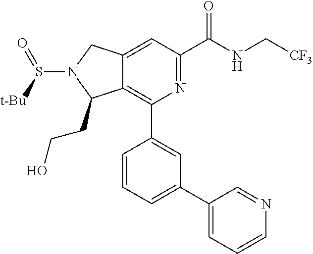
C12=CC(C(NC[CF3])=O)=NC(C3=CC(C4=CC=CN=C4)=CC=C3)=C1C(CCO)N(S([t-Bu])=O)C2
